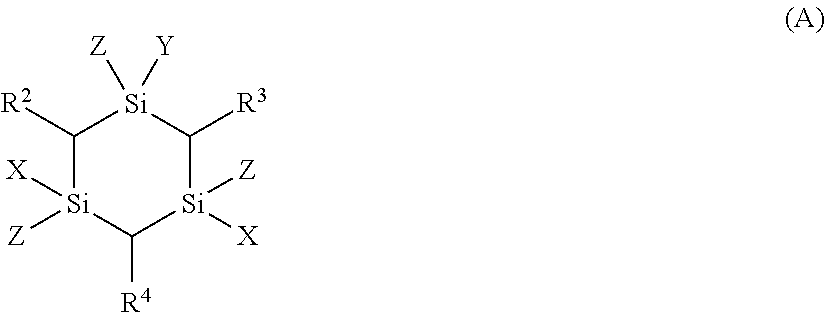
C1([R2])[Si]([X])([Z])C([R4])[Si]([X])([Z])C([R3])[Si]1([Z])[Y]
